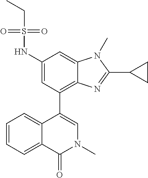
C1=C2C(=CC=C1)C(C1=C3C(=CC(NS(CC)(=O)=O)=C1)N(C)C(C1CC1)=N3)=CN(C)C2=O
